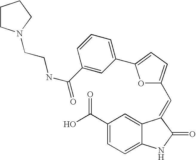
C1(C(O)=O)=CC=C2C(=C1)C(=CC1=CC=C(C3=CC=CC(C(NCCN4CCCC4)=O)=C3)O1)C(=O)N2
